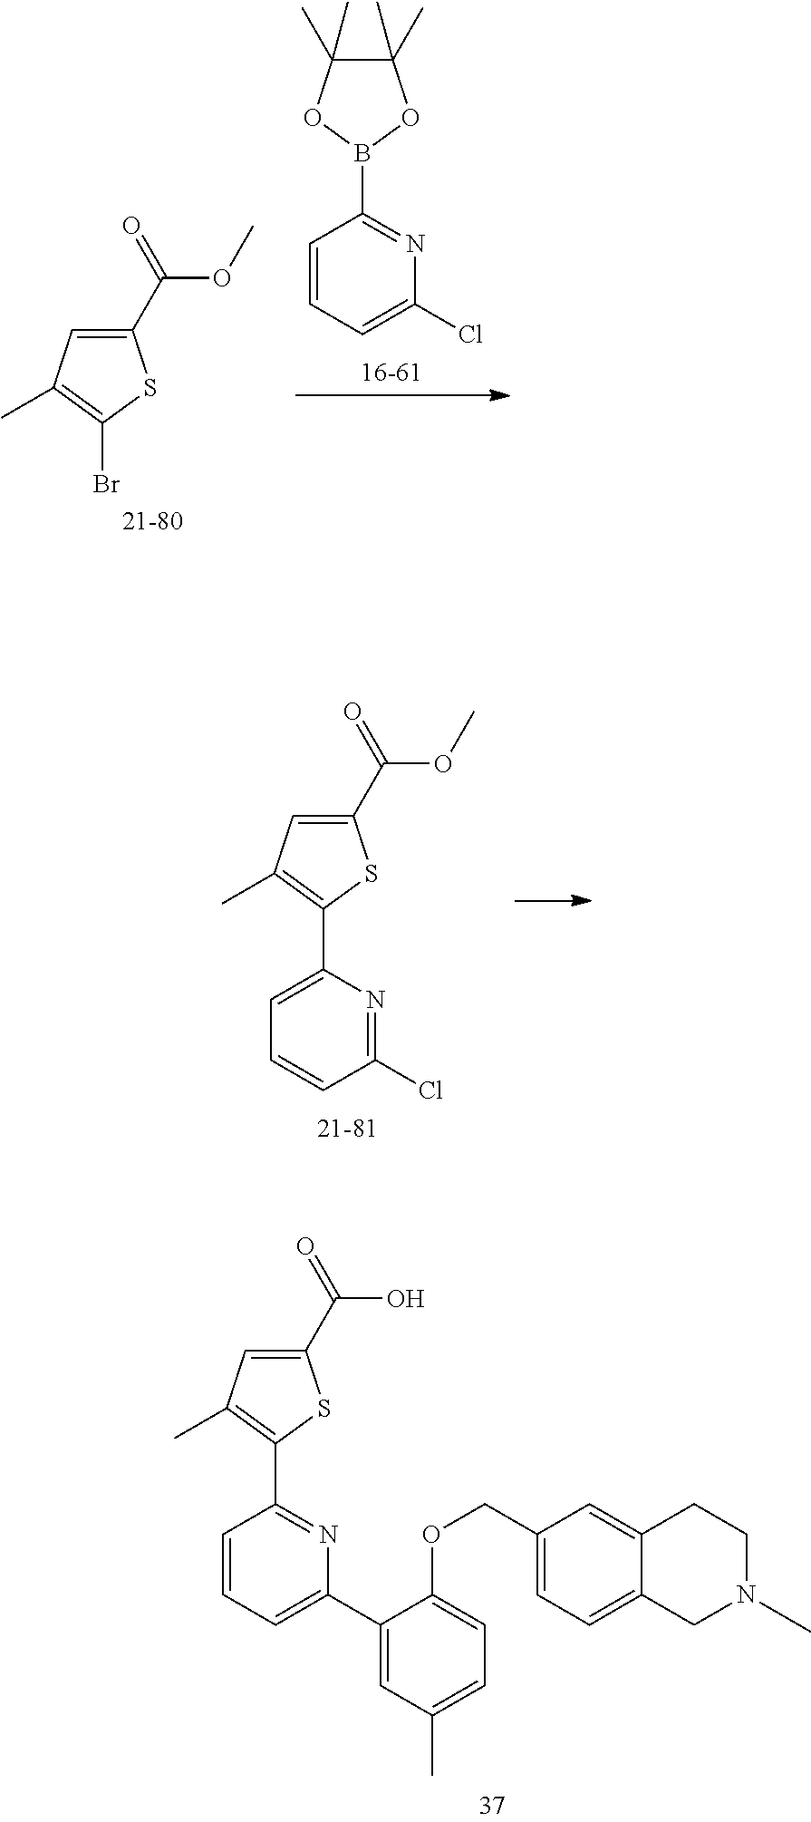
C1=CC(B2OC(C)(C)C(C)(C)O2)=NC(Cl)=C1.BrC1=C(C)C=C(C(=O)OC)S1.C1=C(C2=C(C)C=C(C(=O)OC)S2)N=C(Cl)C=C1.C1=CC=C(C2=CC(C)=CC=C2OCC2=CC=C3C(=C2)CCN(C)C3)N=C1C1=C(C)C=C(C(=O)O)S1
